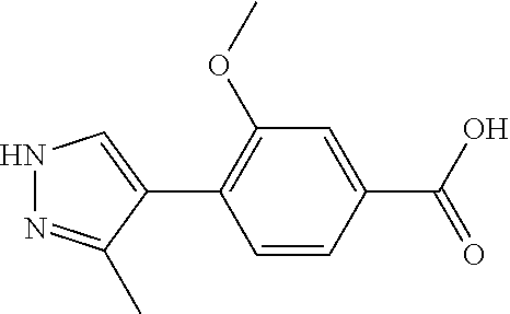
C1=CC(C(=O)O)=CC(OC)=C1C1=CNN=C1C
